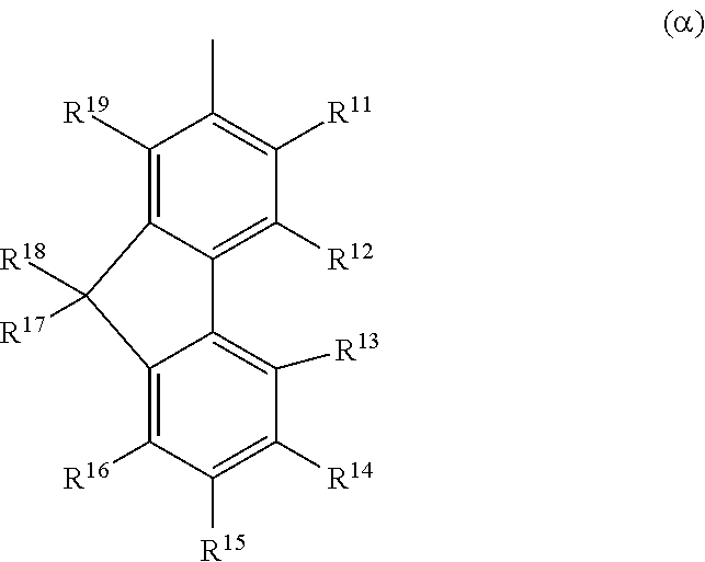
C1([R19])=C2C(=C([R12])C([R11])=C1C)C1=C([R13])C([R14])=C([R15])C([R16])=C1C2([R17])[R18]
